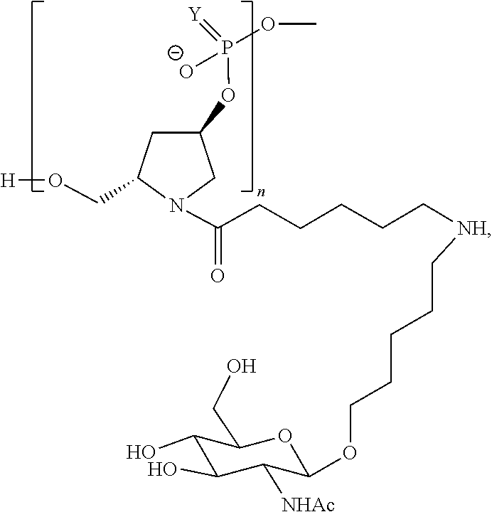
C1(CO[H])CC(OP(=[Y])([O-])OC)CN1C(=O)CCCCC[NH]CCCCCOC1C([NHAc])C(O)C(O)C(CO)O1
